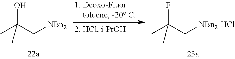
CC(C[NBn2])(O)C.CC(C[NBn2])(F)C.Cl
